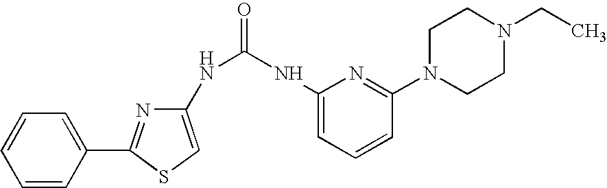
C1=CC(C2=NC(NC(=O)NC3=CC=CC(N4CCN(CC)CC4)=N3)=CS2)=CC=C1
